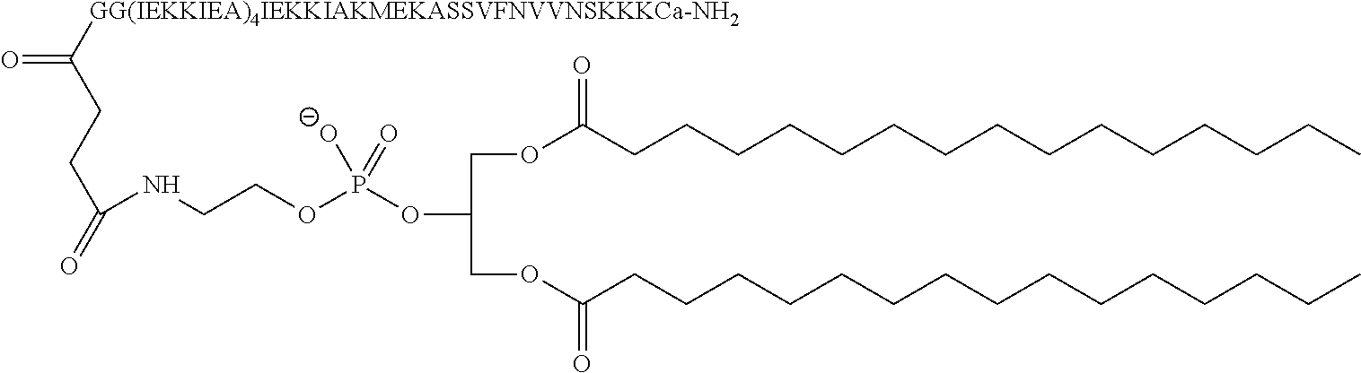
O=C([GG(IEKKIEA)4IEKKIAKMEKASSVFNVVNSKKKCa-NH2])CCC(=O)NCCOP(OC(COC(=O)CCCCCCCCCCCCCCC)COC(=O)CCCCCCCCCCCCCCC)([O-])=O
